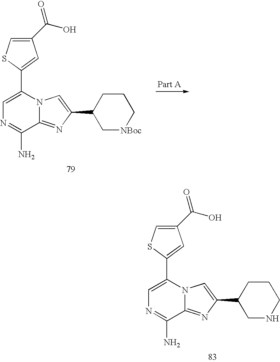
C1=C(C2=CC(C(O)=O)=CS2)N2C(=NC(C3C[NBoc]CCC3)=C2)C(N)=N1.C1=C(C2=CC(C(O)=O)=CS2)N2C(=NC(C3CNCCC3)=C2)C(N)=N1
